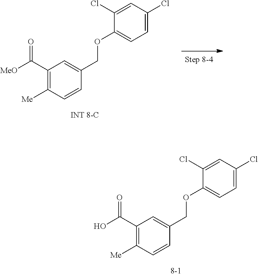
C1(C([MeO])=O)=C([Me])C=CC(COC2=CC=C(Cl)C=C2Cl)=C1.C1(C(O)=O)=C([Me])C=CC(COC2=CC=C(Cl)C=C2Cl)=C1
